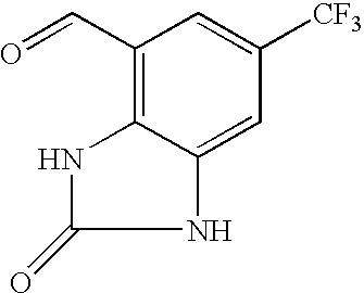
N1C2=C(C=O)C=C([CF3])C=C2NC1=O
